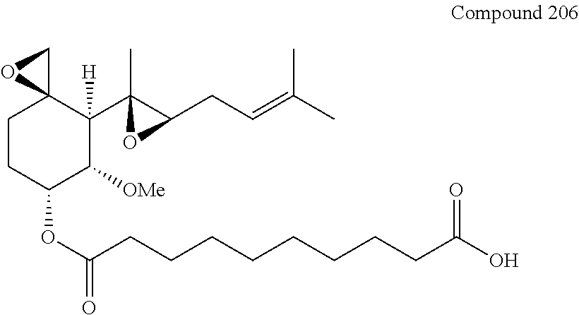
C1CC(OC(CCCCCCCCC(O)=O)=O)C([OMe])C(C2(C)C(CC=C(C)C)O2)([H])C12CO2
